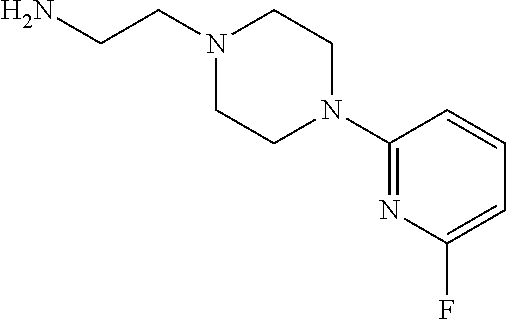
NCCN1CCN(C2=NC(F)=CC=C2)CC1
